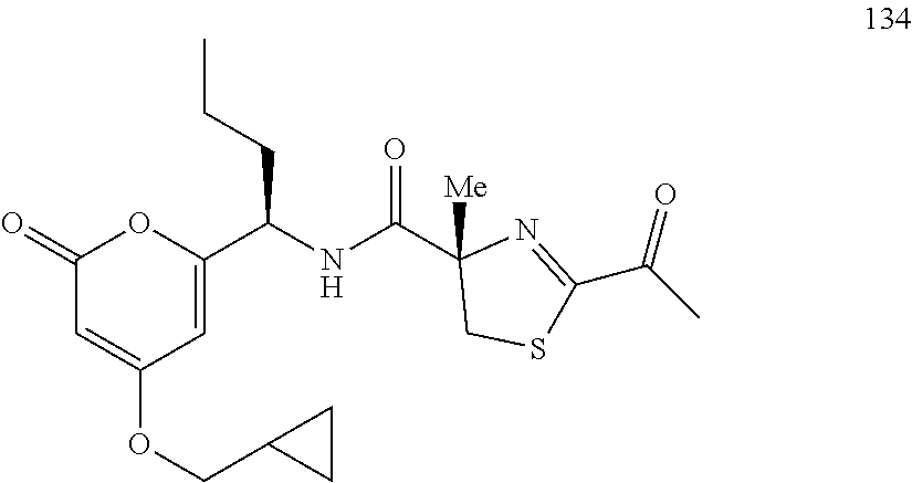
C1(=O)C=C(OCC2CC2)C=C(C(NC(C2([Me])CSC(C(C)=O)=N2)=O)CCC)O1
